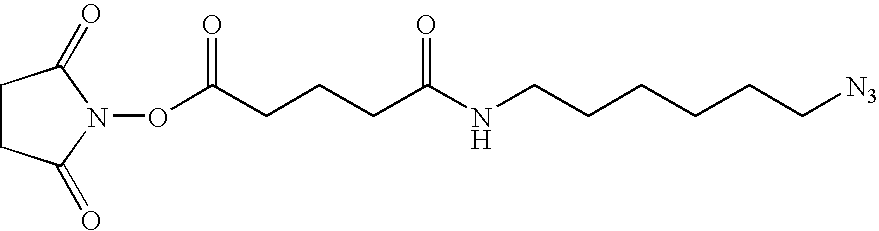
C1CC(=O)N(OC(CCCC(NCCCCCC[N3])=O)=O)C1=O
